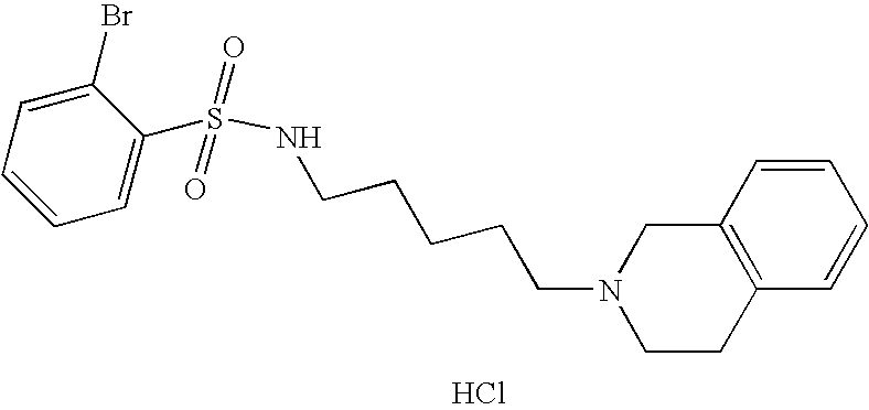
Cl.C(CCCCN1CCC2=C(C1)C=CC=C2)NS(=O)(=O)C1=CC=CC=C1Br
